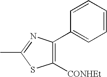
C1(C2=CC=CC=C2)=C([CONHEt])SC(C)=N1
